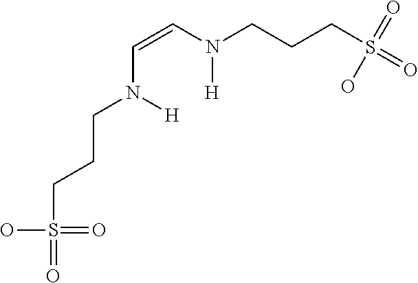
C(=CN(CCCS(=O)(=O)O)[H])N([H])CCCS(=O)(=O)O
